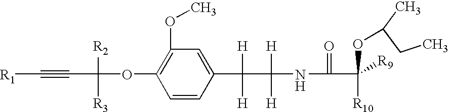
C1(OC)=C(OC([R2])([R3])C#C[R1])C=CC(C([H])([H])C([H])([H])NC(=O)C([R10])([R9])OC(C)CC)=C1
